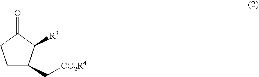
C1C(C[CO2R4])C([R3])C(=O)C1
